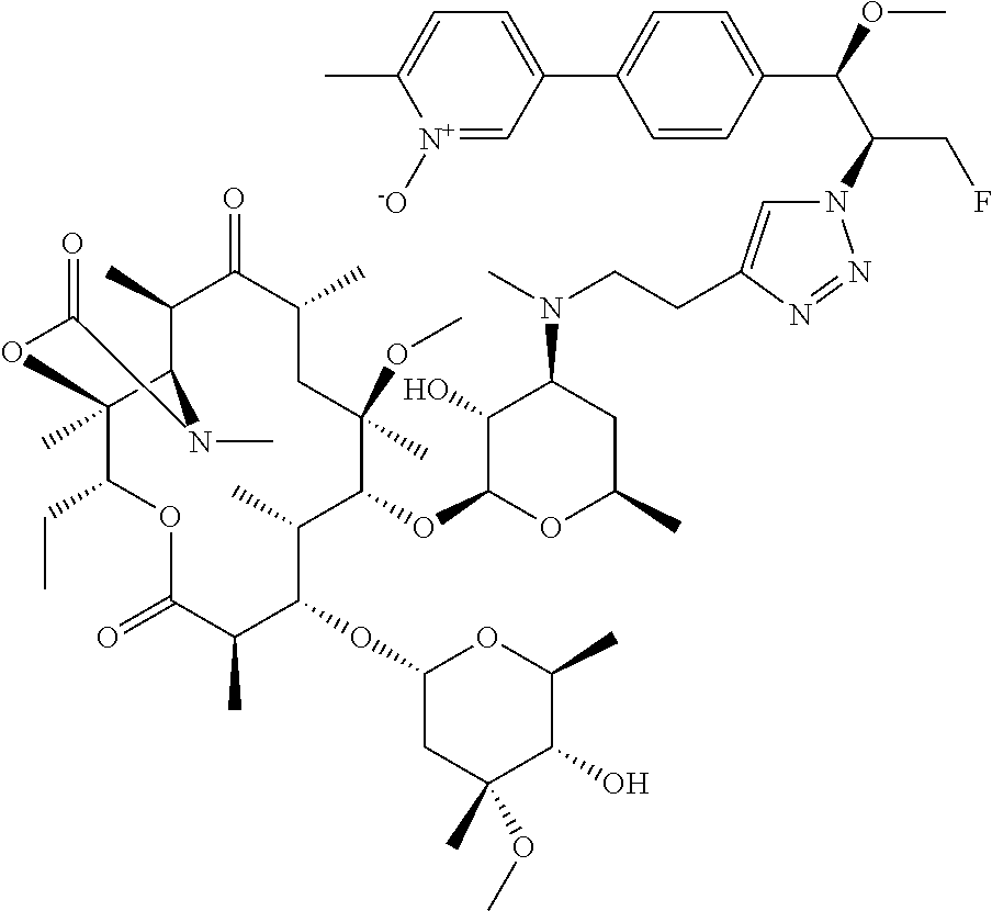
N1=NN(C(C(OC)C2=CC=C(C3=CC=C(C)[N+]([-O])=C3)C=C2)CF)C=C1CCN(C1CC(C)OC(OC2C(C)C(OC3CC(C)(OC)C(O)C(C)O3)C(C)C(=O)OC(CC)C3(C)C(C(C)C(=O)C(C)CC2(OC)C)N(C)C(=O)O3)C1O)C
